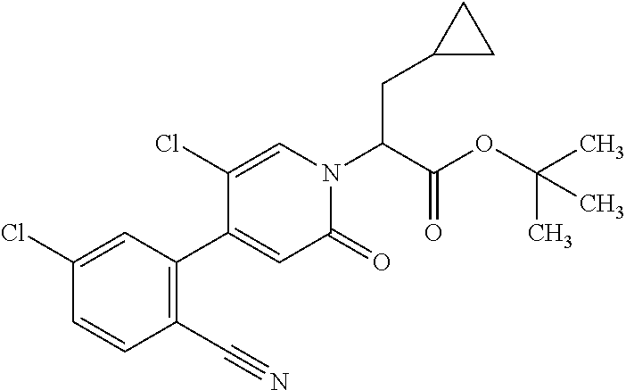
C1(C#N)=C(C2=CC(=O)N(C(C(OC(C)(C)C)=O)CC3CC3)C=C2Cl)C=C(Cl)C=C1
